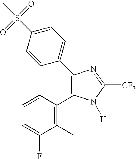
C1(C2=CC=C(S(=O)(=O)C)C=C2)=C(C2=C(C)C(F)=CC=C2)N([H])C([CF3])=N1
